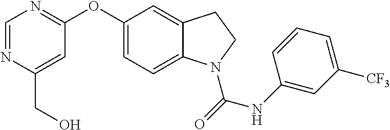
C1=NC(CO)=CC(OC2=CC=C3C(=C2)CCN3C(NC2=CC([CF3])=CC=C2)=O)=N1
